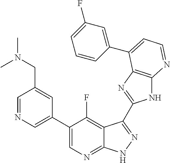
C1=NC=C(C2=CN=C3C(=C2F)C(C2=NC4=C(N2)N=CC=C4C2=CC(F)=CC=C2)=NN3)C=C1CN(C)C
